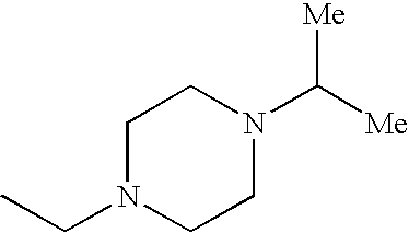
C1N(CC)CCN(C([Me])[Me])C1
